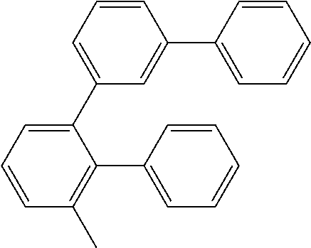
C1=C(C2=CC=CC(C)=C2C2=CC=CC=C2)C=C(C2=CC=CC=C2)C=C1
